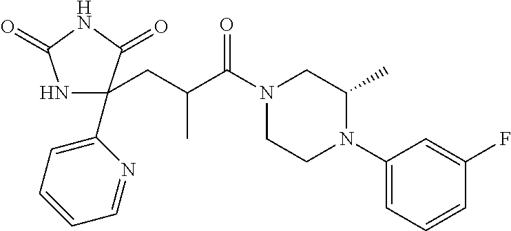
N1C(C2=CC=CC=N2)(CC(C(N2CCN(C3=CC=CC(F)=C3)C(C)C2)=O)C)C(=O)NC1=O
